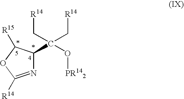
C1(C(O[PR142])(C[R14])C[R14])C([R15])OC([R14])=N1
